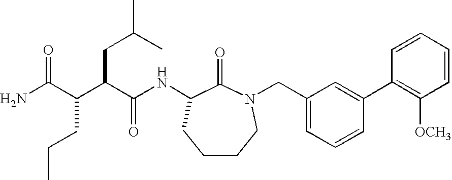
NC(C(C(CC(C)C)C(NC1C(=O)N(CC2=CC=CC(C3=C([OCH3])C=CC=C3)=C2)CCCC1)=O)CCC)=O
